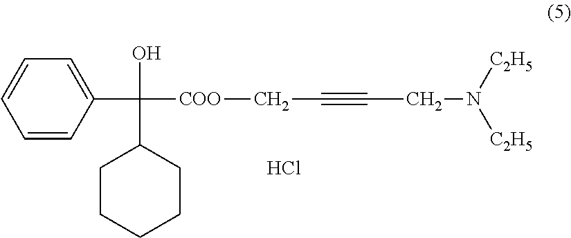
C1=C(C(O)([COO]CC#CCN([C2H5])[C2H5])C2CCCCC2)C=CC=C1.Cl
